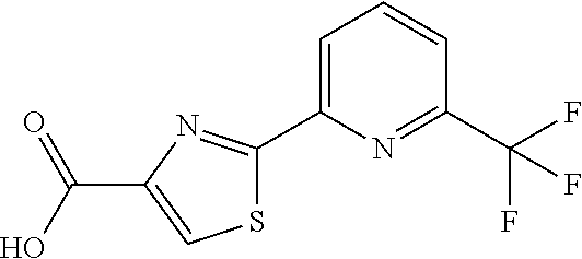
S1C(C2=CC=CC(C(F)(F)F)=N2)=NC(C(O)=O)=C1
